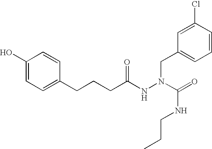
C1(O)=CC=C(CCCC(NN(C(=O)NCCC)CC2=CC=CC(Cl)=C2)=O)C=C1
